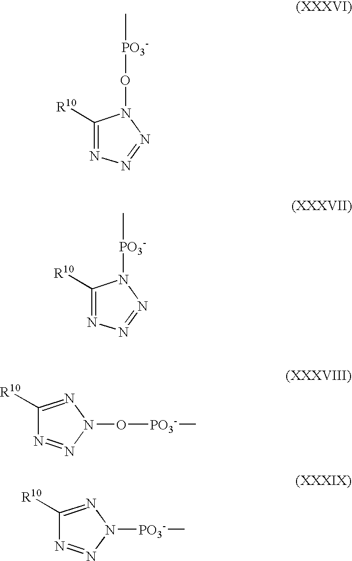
C1([R10])=NN=NN1O[PO3-]C.C1([R10])=NN=NN1[PO3-]C.C1([R10])=NN(O[PO3-]C)N=N1.C1([R10])=NN([PO3-]C)N=N1
